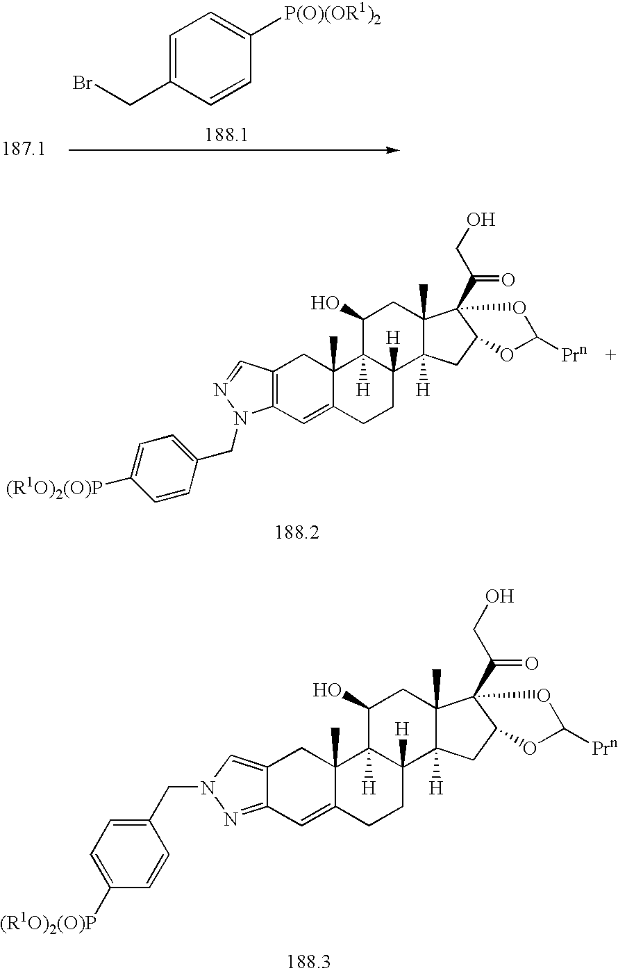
C1=C(CBr)C=CC([P(O)(OR1)2])=C1.C12=C(C=C3C(C)(C1)C1([H])C([H])(CC3)C3([H])C(C)(CC1O)C1(C(CO)=O)C(C3)OC([Prn])O1)N(CC1=CC=C([(R1O)2(O)P])C=C1)N=C2.C12=CN(CC3=CC=C([(R1O)2(O)P])C=C3)N=C1C=C1C(C)(C2)C2([H])C([H])(CC1)C1([H])C(C)(CC2O)C2(C(CO)=O)C(C1)OC([Prn])O2
